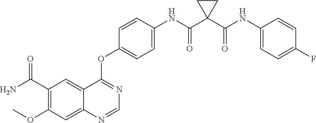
C12=CC(C(N)=O)=C(OC)C=C1N=CN=C2OC1=CC=C(NC(C2(C(NC3=CC=C(F)C=C3)=O)CC2)=O)C=C1
